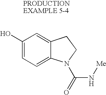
C1(O)=CC=C2C(=C1)CCN2C(N[Me])=O
